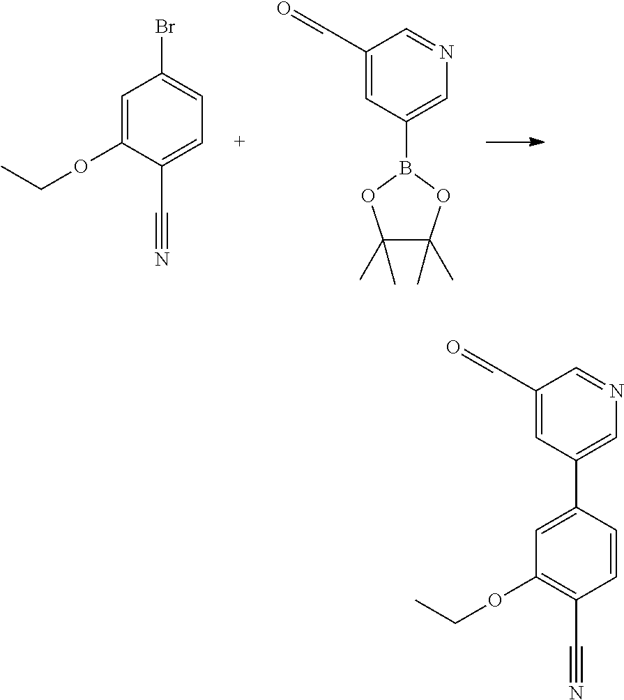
BrC1=CC=C(C#N)C(OCC)=C1.C1(C=O)=CC(B2OC(C)(C)C(C)(C)O2)=CN=C1.C1(C2=CN=CC(C=O)=C2)=CC(OCC)=C(C#N)C=C1
